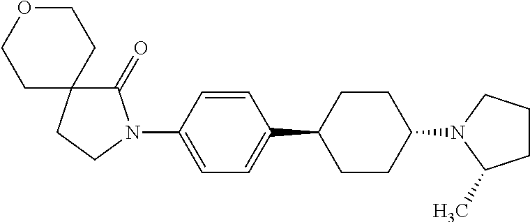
C1(=O)C2(CCN1C1=CC=C(C3CCC(N4C(C)CCC4)CC3)C=C1)CCOCC2
